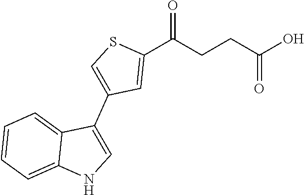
C1(C(CCC(O)=O)=O)=CC(C2=CNC3=CC=CC=C23)=CS1
